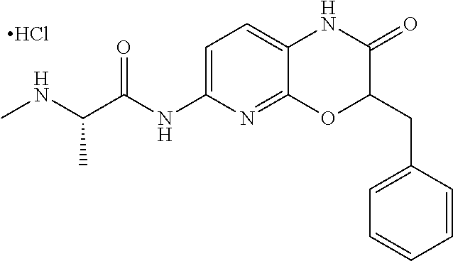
Cl.CNC(C)C(=O)NC1=CC=C2C(=N1)OC(CC1=CC=CC=C1)C(=O)N2
